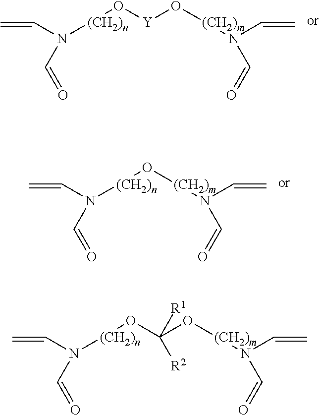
C=CN(C=O)[(CH2)n]O[Y]O[(CH2)m]N(C=C)C=O.C=CN(C=O)[(CH2)n]O[(CH2)m]N(C=C)C=O.C=CN(C=O)[(CH2)n]OC(O[(CH2)m]N(C=C)C=O)([R2])[R1]
